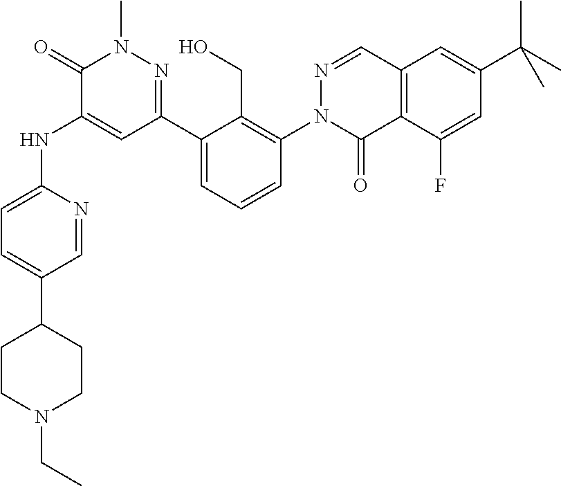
C1=NC(NC2=CC(C3=CC=CC(N4C(=O)C5=C(C=N4)C=C(C(C)(C)C)C=C5F)=C3CO)=NN(C)C2=O)=CC=C1C1CCN(CC)CC1
